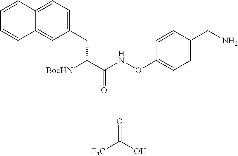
C1(CC(C(NOC2=CC=C(CN)C=C2)=O)[BocHN])=CC=C2C(=C1)C=CC=C2.[F3C]C(O)=O
